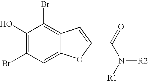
C1(O)=C(Br)C=C2C(=C1Br)C=C(C(N([R2])[R1])=O)O2
